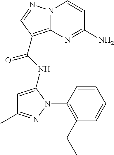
NC1=NC2=C(C(=O)NC3=CC(C)=NN3C3=C(CC)C=CC=C3)C=NN2C=C1
